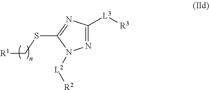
N1=C([L3][R3])N=C(SC[R1])N1[L2][R2]
